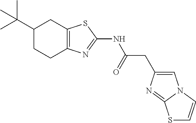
C1(C(C)(C)C)CCC2=C(C1)SC(NC(=O)CC1=CN3C(=N1)SC=C3)=N2
